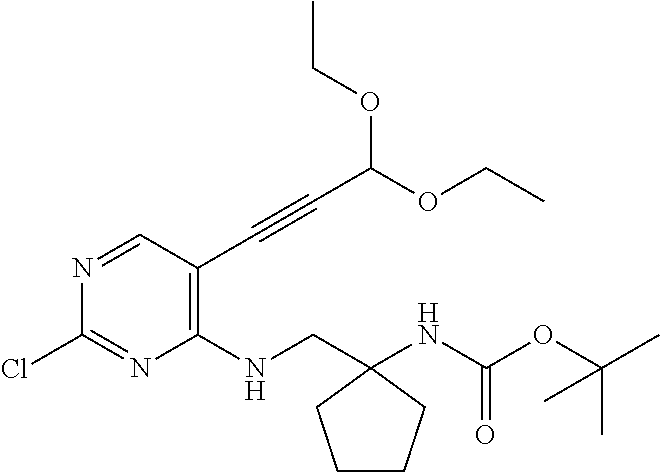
C1CCC(NC(OC(C)(C)C)=O)(CNC2=C(C#CC(OCC)OCC)C=NC(Cl)=N2)C1
